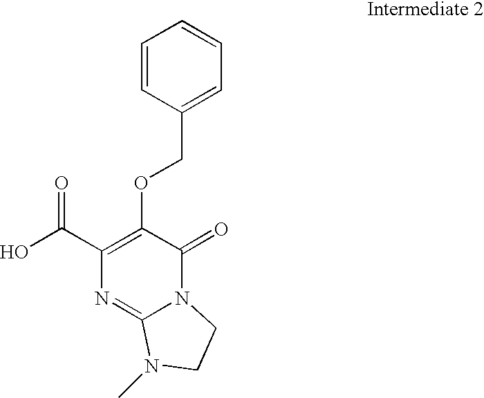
OC(C1=C(OCC2=CC=CC=C2)C(=O)N2C(=N1)N(C)CC2)=O
